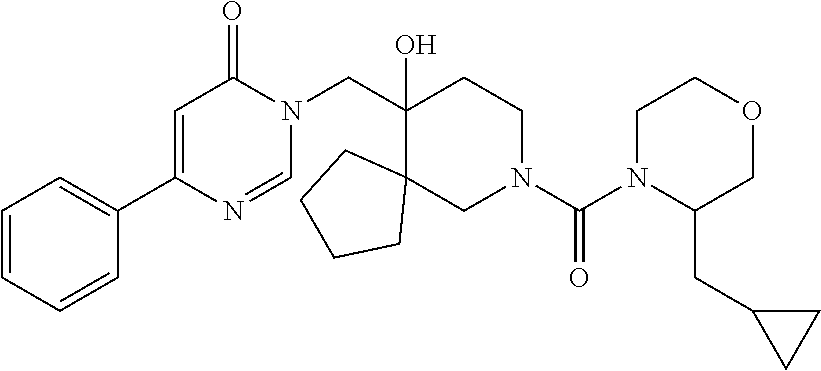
C1(CN2C(=O)C=C(C3=CC=CC=C3)N=C2)(O)C2(CN(C(N3C(CC4CC4)COCC3)=O)CC1)CCCC2
